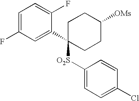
C1=C(F)C=C(C2([O2S]C3=CC=C(Cl)C=C3)CCC([OMs])CC2)C(F)=C1
